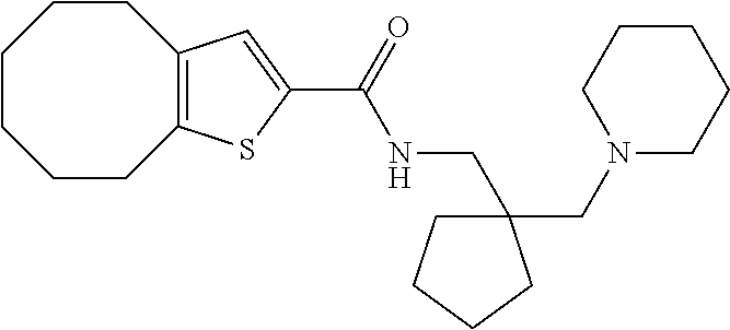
N1(CC2(CNC(C3=CC4=C(CCCCCC4)S3)=O)CCCC2)CCCCC1
